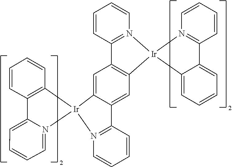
[Ir]12(C3=CC4=C([Ir]5(N6=C(C=CC=C6)C6=CC=CC=C65)N5=C4C=CC=C5)C=C3C3=N1C=CC=C3)C1=C(C=CC=C1)C1=CC=CC=N21
